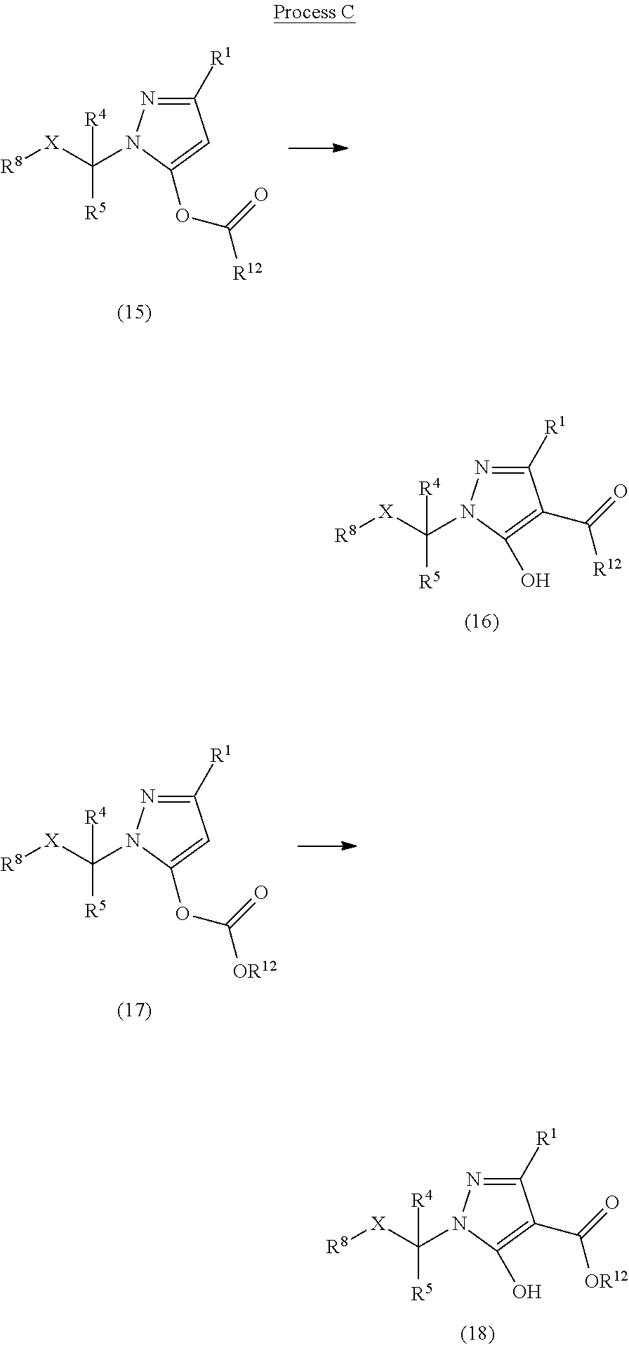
C1([R1])=NN(C([X][R8])([R4])[R5])C(OC(=O)[R12])=C1.C1([R1])=NN(C([X][R8])([R4])[R5])C(O)=C1C(=O)[R12].C1([R1])=NN(C([X][R8])([R4])[R5])C(OC(=O)[OR12])=C1.C1([R1])=NN(C([X][R8])([R4])[R5])C(O)=C1C(=O)[OR12]
